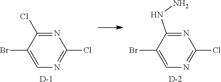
N1=C(NN)C(Br)=CN=C1Cl.[D].[D].N1=C(Cl)C(Br)=CN=C1Cl
